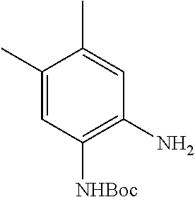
C1(C)=CC([NHBoc])=C(N)C=C1C
